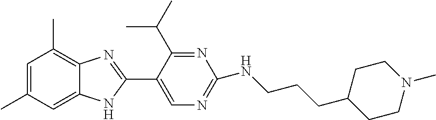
C1=C2C(=C(C)C=C1C)N=C(C1=CN=C(NCCCC3CCN(C)CC3)N=C1C(C)C)N2
